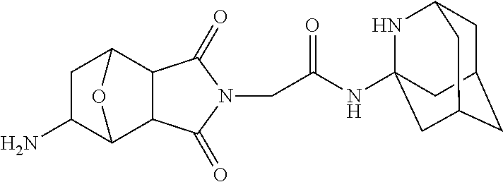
N(C(CN1C(=O)C2C3CC(N)C(C2C1=O)O3)=O)C12NC3CC(CC(C1)C3)C2
